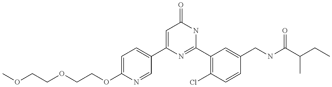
C1(C2=CC=C(OCCOCCOC)N=C2)=CC(=O)NC(C2=C(Cl)C=CC(CNC(C(CC)C)=O)=C2)=N1
